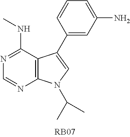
C12=C(C(NC)=NC=N1)C(C1=CC(N)=CC=C1)=CN2C(C)C
